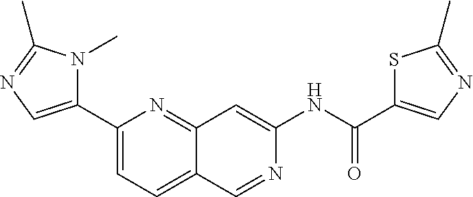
C1(C(=O)NC2=CC3=NC(C4=CN=C(C)N4C)=CC=C3C=N2)=CN=C(C)S1
